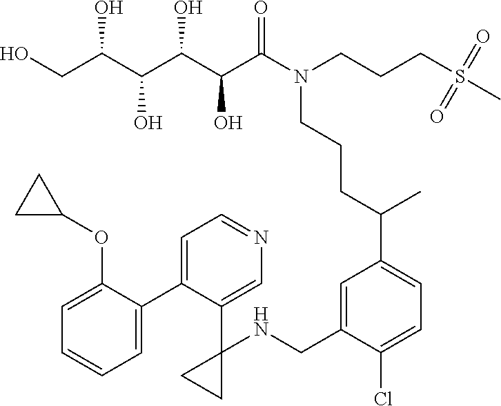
OCC(C(C(C(C(N(CCCS(=O)(=O)C)CCCC(C)C1=CC=C(Cl)C(CNC2(C3=CN=CC=C3C3=CC=CC=C3OC3CC3)CC2)=C1)=O)O)O)O)O
